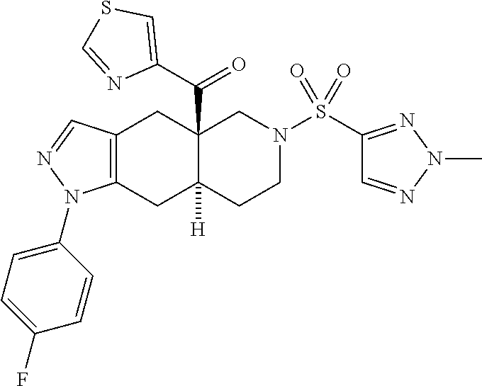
C1(N2C3=C(C=N2)CC2(C(C4=CSC=N4)=O)C([H])(C3)CCN(S(C3=NN(C)N=C3)(=O)=O)C2)=CC=C(F)C=C1
